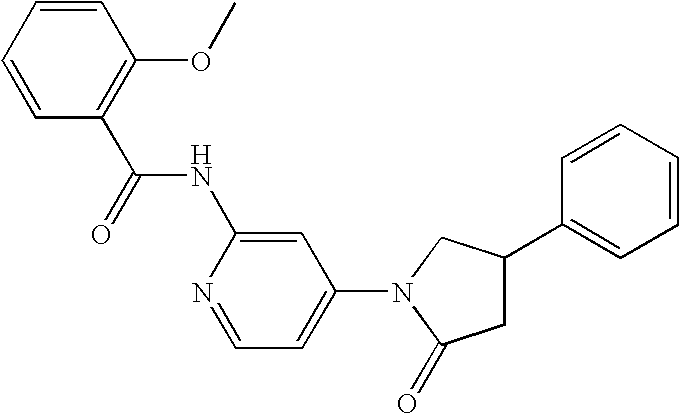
N(C1=CC(N2C(=O)CC(C3=CC=CC=C3)C2)=CC=N1)C(C1=C(OC)C=CC=C1)=O
